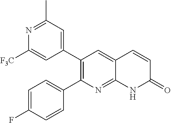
N1=C(C)C=C(C2=C(C3=CC=C(F)C=C3)N=C3C(=C2)C=CC(=O)N3)C=C1[F3C]
